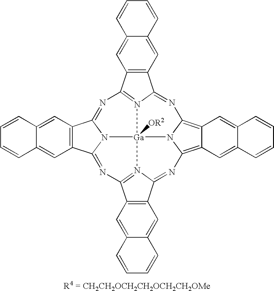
C12=C(C=C3C(=C1)C=CC=C3)C1=NC3=C4C(=C5N3[Ga]36([OR2])N1=C2N=C1C2=C(C=C7C(=C2)C=CC=C7)C(=NC2=N3C(=N5)C3=C2C=C2C(=C3)C=CC=C2)N16)C=C1C(=C4)C=CC=C1
